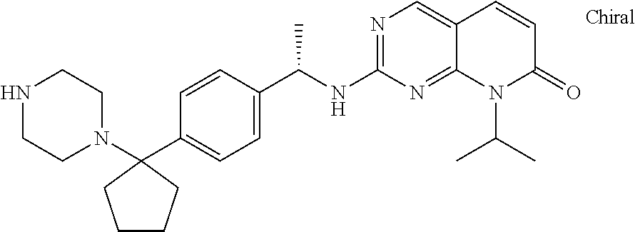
N1(C2(C3=CC=C(C(NC4=NC=C5C(=N4)N(C(C)C)C(=O)C=C5)C)C=C3)CCCC2)CCNCC1
